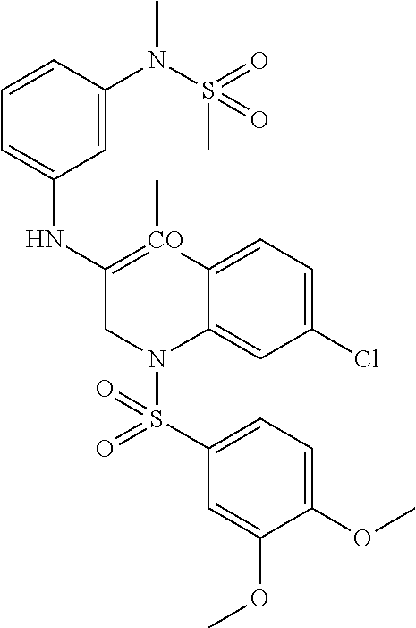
C1=C(N(S(=O)(C)=O)C)C=CC=C1NC1=[CO](C)C2=CC=C(Cl)C=C2N(S(=O)(C2=CC=C(OC)C(OC)=C2)=O)C1
